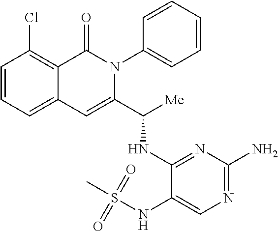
C1(Cl)=C2C(=CC=C1)C=C(C([Me])NC1=NC(N)=NC=C1NS(C)(=O)=O)N(C1=CC=CC=C1)C2=O
